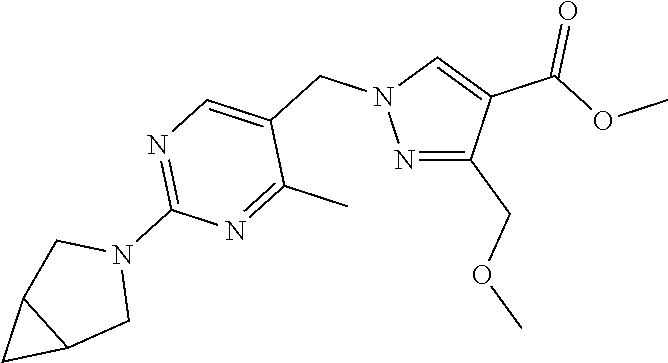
N1=C(COC)C(C(=O)OC)=CN1CC1=CN=C(N2CC3C(C2)C3)N=C1C
